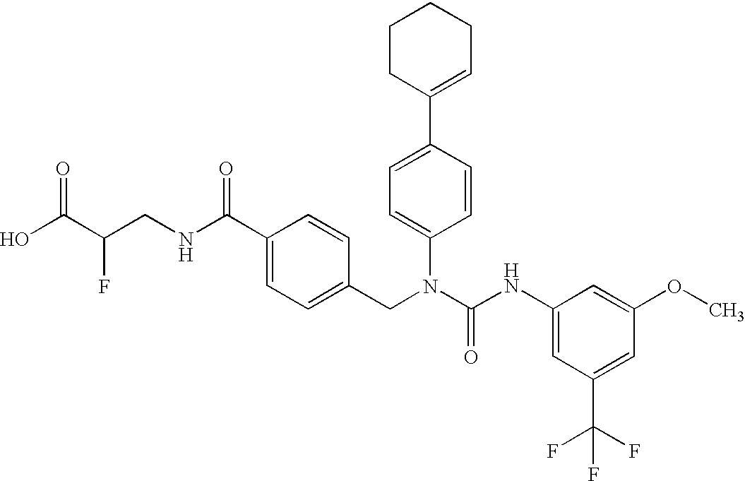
OC(C(CNC(C1=CC=C(CN(C(NC2=CC(C(F)(F)F)=CC(OC)=C2)=O)C2=CC=C(C3=CCCCC3)C=C2)C=C1)=O)F)=O
